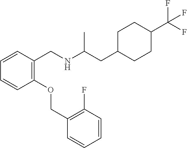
C1=CC(CNC(CC2CCC(C(F)(F)F)CC2)C)=C(OCC2=C(F)C=CC=C2)C=C1
